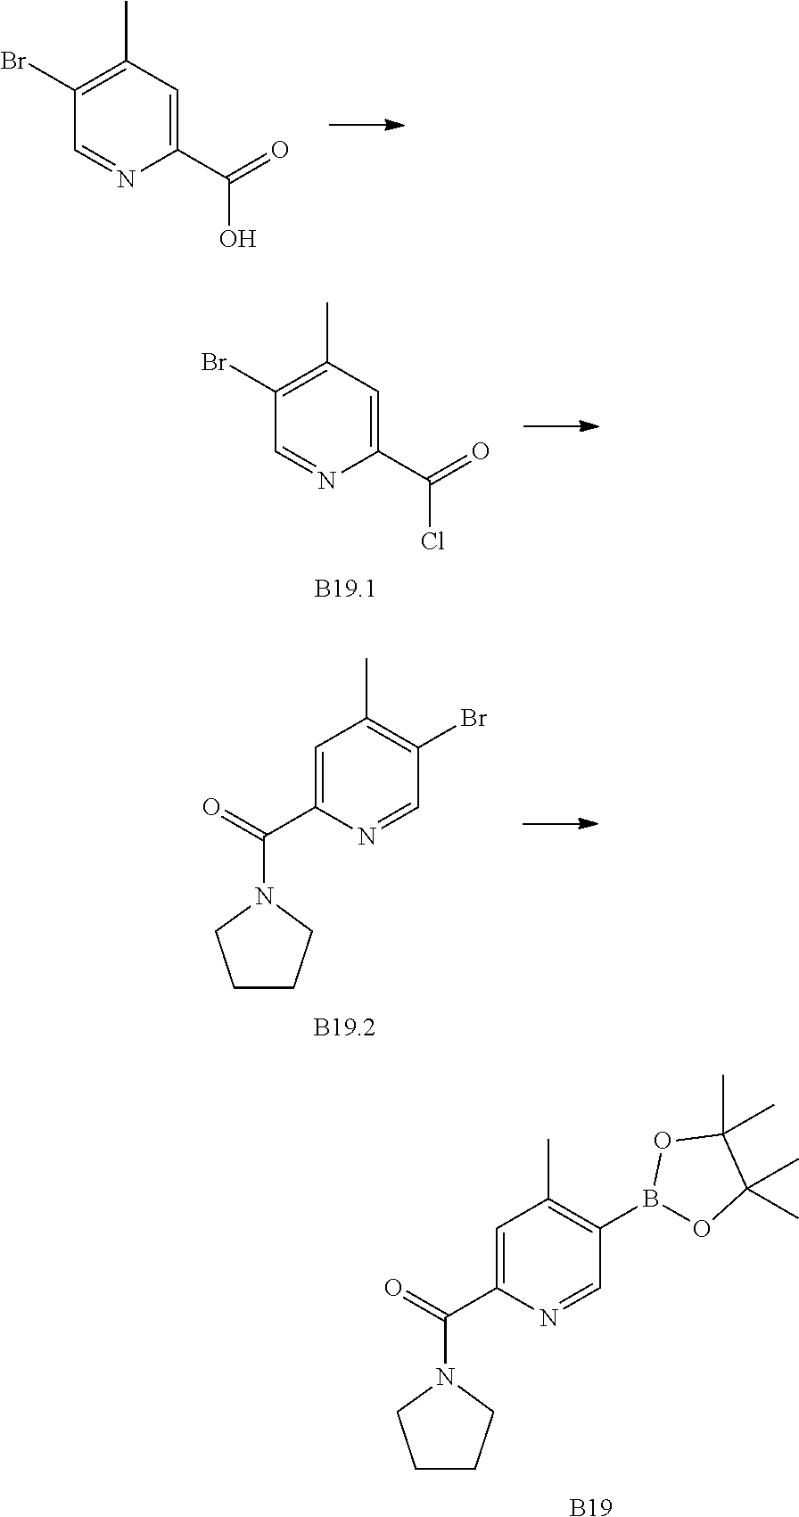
N1=CC(B2OC(C)(C)C(C)(C)O2)=C(C)C=C1C(=O)N1CCCC1.[B19].N1=CC(Br)=C(C)C=C1C(=O)O.N1=CC(Br)=C(C)C=C1C(=O)Cl.N1=CC(Br)=C(C)C=C1C(=O)N1CCCC1
